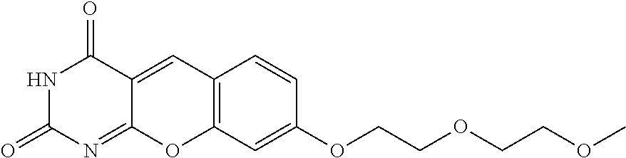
N1C(=O)N=C2C(=CC3=C(O2)C=C(OCCOCCOC)C=C3)C1=O
